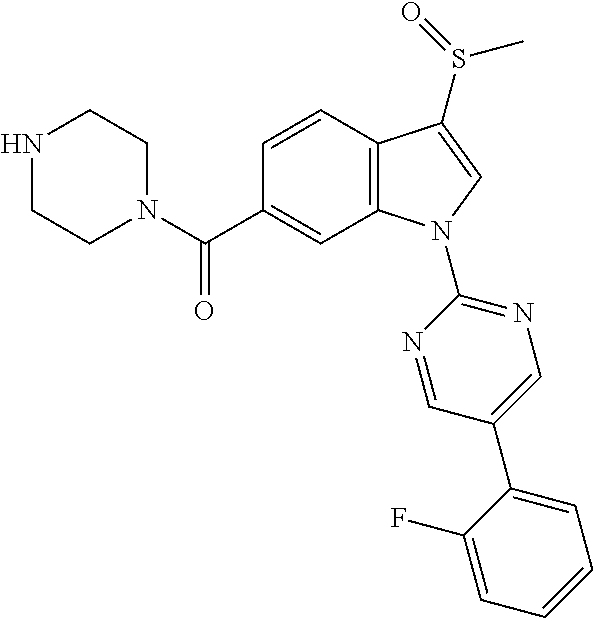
N1(C(C2=CC3=C(C=C2)C(S(C)=O)=CN3C2=NC=C(C3=CC=CC=C3F)C=N2)=O)CCNCC1
